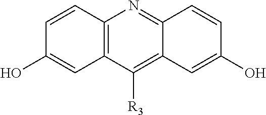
OC1=CC2=C(C=C1)N=C1C(=C2[R3])C=C(O)C=C1
